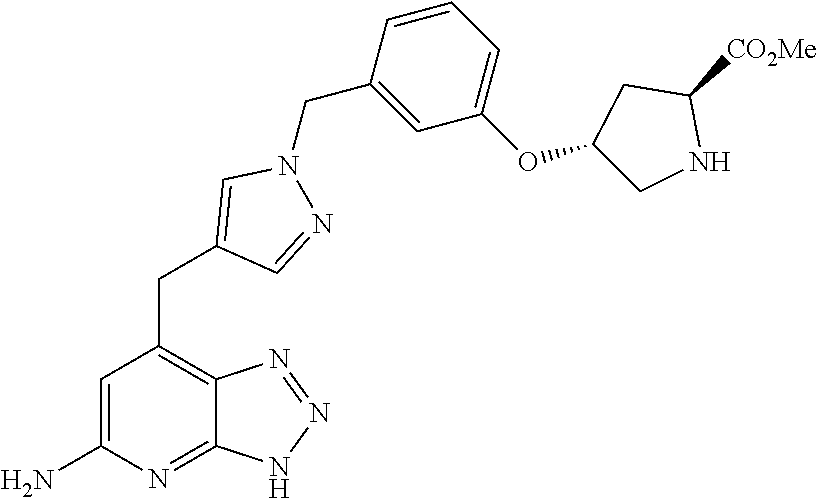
C1=C(N)N=C2C(=C1CC1=CN(CC3=CC(OC4CC([CO2Me])NC4)=CC=C3)N=C1)N=NN2
